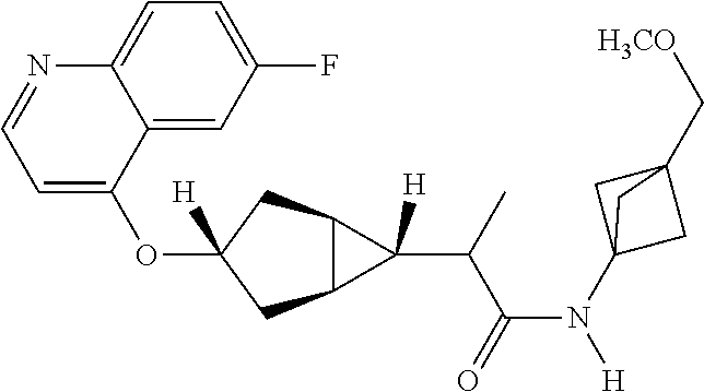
C12C(CC(OC3=CC=NC4=CC=C(F)C=C34)([H])C1)C2([H])C(C(=O)N([H])C12CC(C[H3CO])(C1)C2)C
